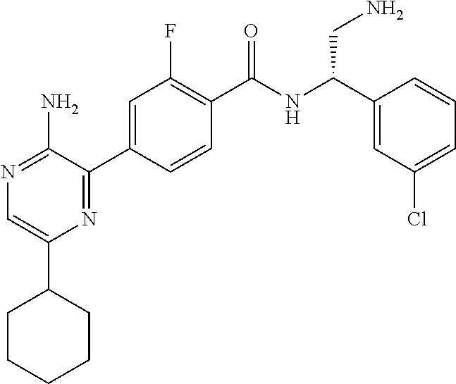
N1=C(N)C(C2=CC(F)=C(C(NC(C3=CC(Cl)=CC=C3)CN)=O)C=C2)=NC(C2CCCCC2)=C1
